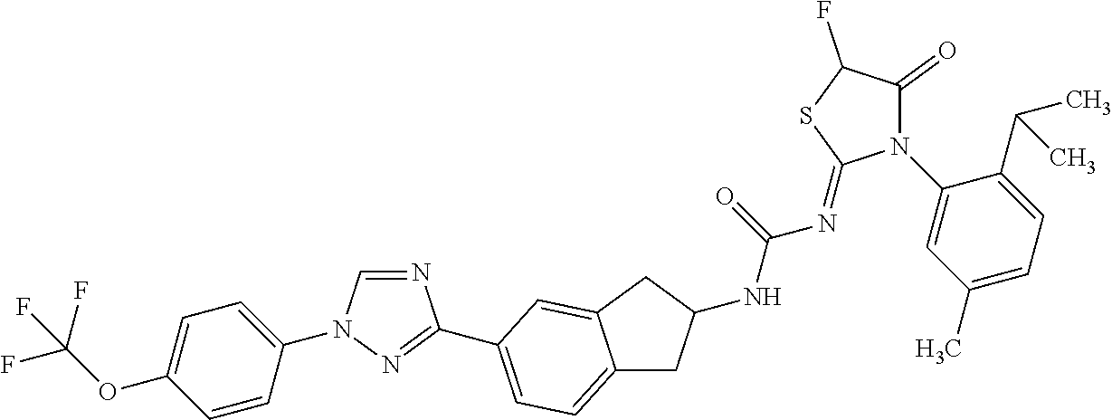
C1=CC(N2C=NC(C3=CC=C4CC(NC(=O)N=C5N(C6=CC(C)=CC=C6C(C)C)C(=O)C(F)S5)CC4=C3)=N2)=CC=C1OC(F)(F)F
